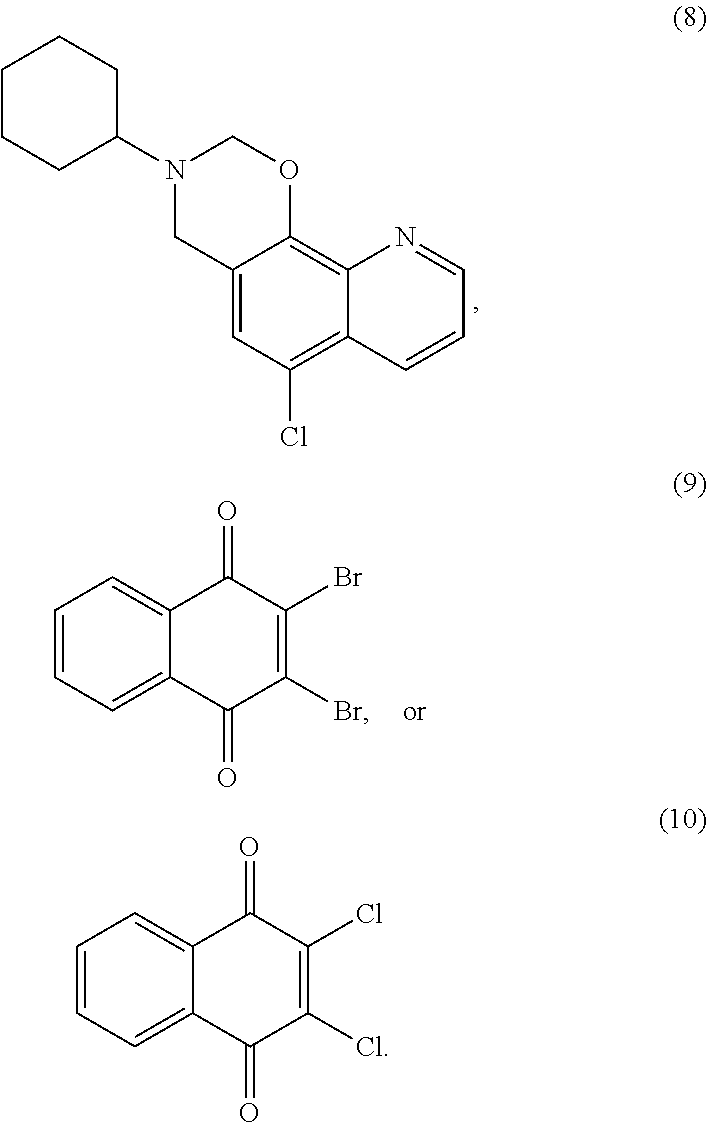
C12=CC(Cl)=C3C(=C1OCN(C1CCCCC1)C2)N=CC=C3.C1=CC=C2C(=C1)C(=O)C(Br)=C(Br)C2=O.C1=CC=C2C(=C1)C(=O)C(Cl)=C(Cl)C2=O
